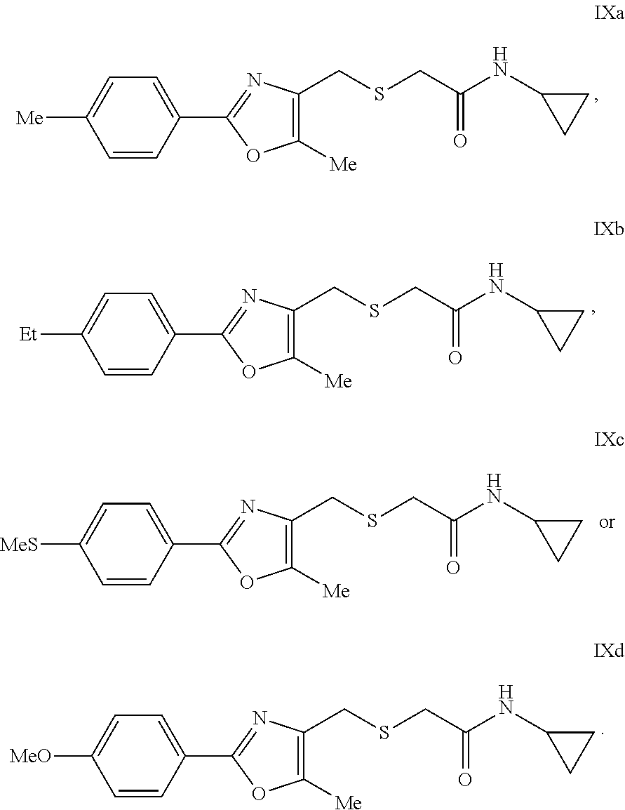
C1([Me])=C(CSCC(NC2CC2)=O)N=C(C2=CC=C([MeS])C=C2)O1.C1([Me])=C(CSCC(NC2CC2)=O)N=C(C2=CC=C([Me])C=C2)O1.C1([Me])=C(CSCC(NC2CC2)=O)N=C(C2=CC=C([Et])C=C2)O1.C1([Me])=C(CSCC(NC2CC2)=O)N=C(C2=CC=C([MeO])C=C2)O1
